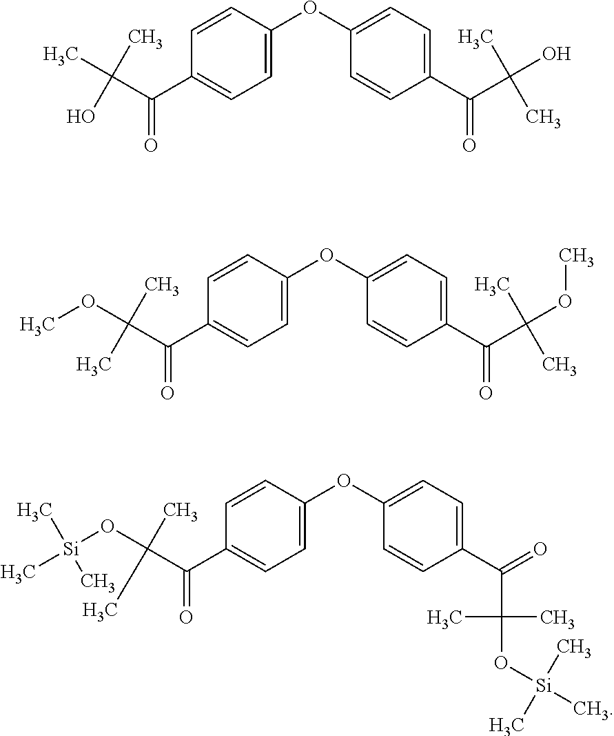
C1(OC2=CC=C(C(C(O[Si](C)(C)C)(C)C)=O)C=C2)=CC=C(C(C(O[Si](C)(C)C)(C)C)=O)C=C1.C1(OC2=CC=C(C(C(O)(C)C)=O)C=C2)=CC=C(C(C(C)(C)O)=O)C=C1.C1(OC2=CC=C(C(C(OC)(C)C)=O)C=C2)=CC=C(C(C(OC)(C)C)=O)C=C1
